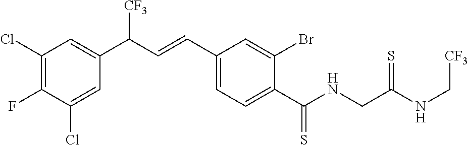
C1(F)=C(Cl)C=C(C(C=CC2=CC=C(C(NCC(NC[CF3])=S)=S)C(Br)=C2)[CF3])C=C1Cl
